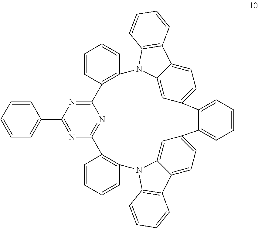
C12=NC(C3=CC=CC=C3)=NC(=N1)C1=C(C=CC=C1)N1C3=CC(=CC=C3C3=C1C=CC=C3)C1=CC=CC=C1C1=CC=C3C(=C1)N(C1=C3C=CC=C1)C1=C2C=CC=C1
